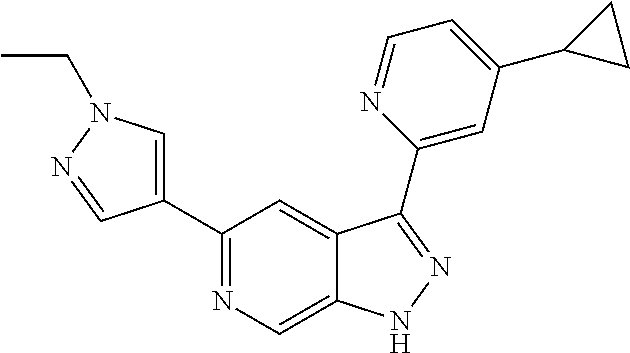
C1(C2=CN(CC)N=C2)=NC=C2C(=C1)C(C1=CC(C3CC3)=CC=N1)=NN2
